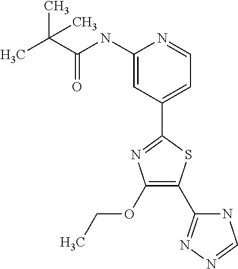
C1(OCC)=C(C2=NN=CN2)SC(C2=CC=NC(NC(C(C)(C)C)=O)=C2)=N1
